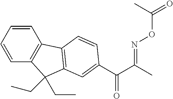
C12=C(C=C(C(=O)C(=NOC(C)=O)C)C=C1)C(CC)(CC)C1=C2C=CC=C1
